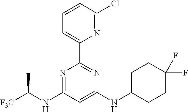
N1=C(NC([F3C])C)C=C(NC2CCC(F)(F)CC2)N=C1C1=CC=CC(Cl)=N1
